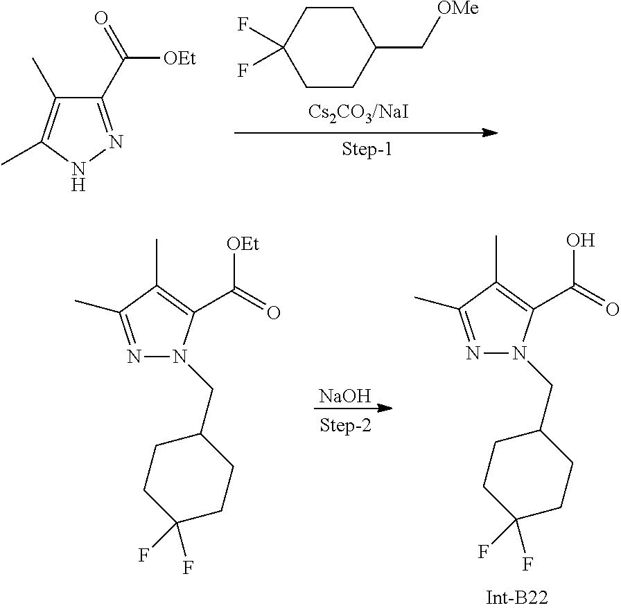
C1CC(F)(F)CCC1C[OMe].C1(C(=O)[OEt])=NNC(C)=C1C.N1=C(C)C(C)=C(C(=O)[OEt])N1CC1CCC(F)(F)CC1.[NaOH].N1=C(C)C(C)=C(C(=O)O)N1CC1CCC(F)(F)CC1
